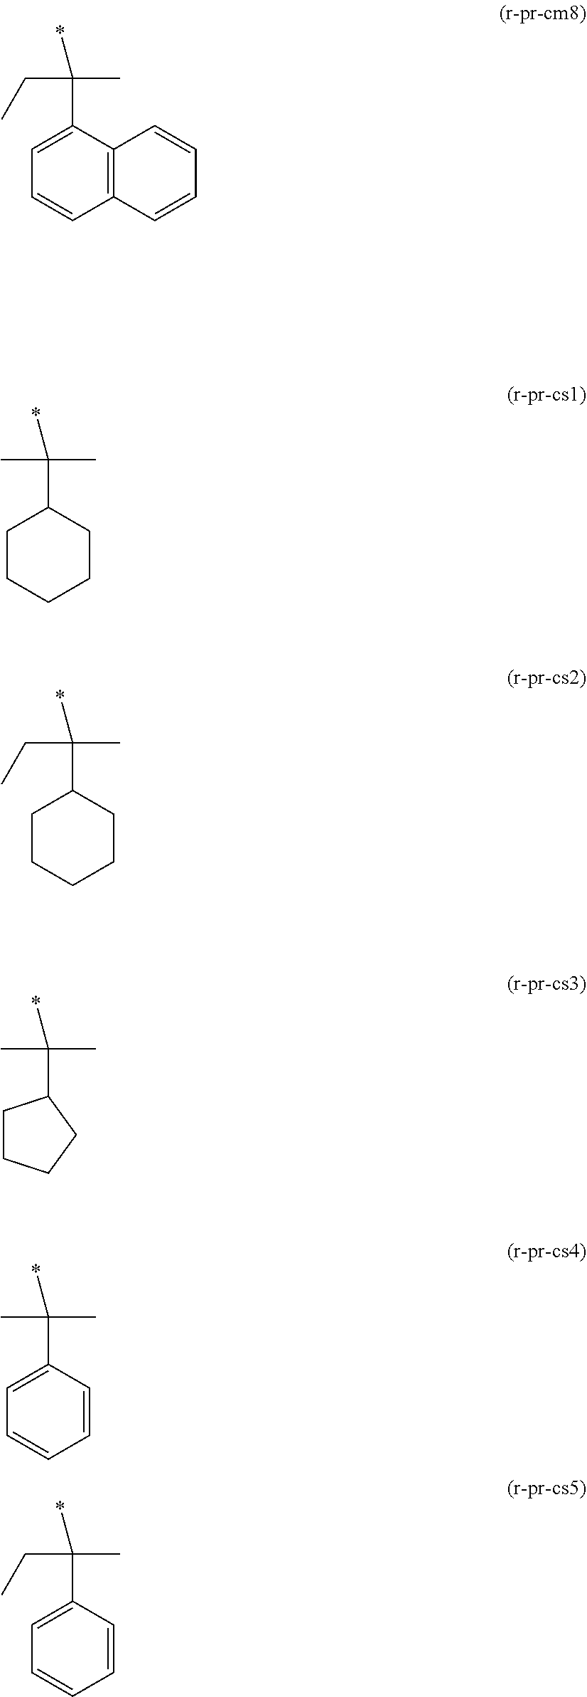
C1=CC=CC2=C1C(C(*)(CC)C)=CC=C2.C1CCCCC1C(*)(C)C.C1CCCCC1C(*)(CC)C.C(*)(C)(C)C1CCCC1.C(*)(C)(C)C1=CC=CC=C1.C(*)(CC)(C)C1=CC=CC=C1
